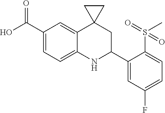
C1(C(O)=O)=CC=C2C(=C1)C1(CC(C3=CC(F)=CC=C3S(C)(=O)=O)N2)CC1
